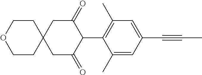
C1(C)=CC(C#CC)=CC(C)=C1C1C(=O)CC2(CC1=O)CCOCC2
